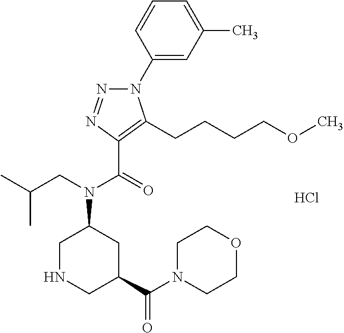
C1(N2N=NC(C(=O)N(CC(C)C)C3CNCC(C(N4CCOCC4)=O)C3)=C2CCCCOC)=CC(C)=CC=C1.Cl
